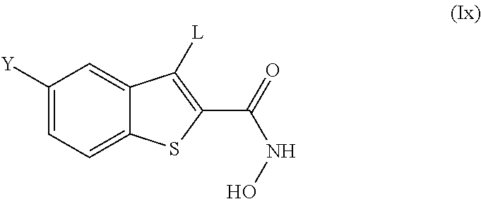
C1([Y])=CC=C2C(=C1)C([L])=C(C(=O)NO)S2
